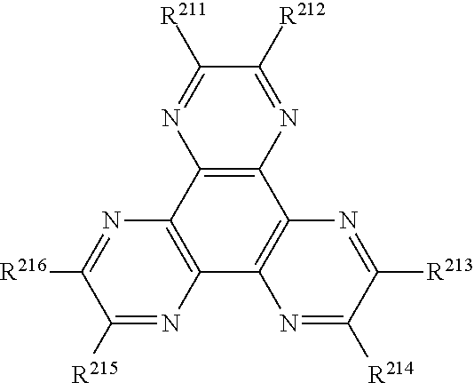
C1([R215])=NC2=C(N=C1[R216])C1=C(C3=C2N=C([R214])C([R213])=N3)N=C([R212])C([R211])=N1
